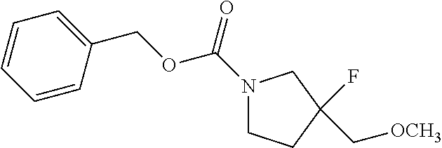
N1(C(=O)OCC2=CC=CC=C2)CCC(C[OCH3])(F)C1
